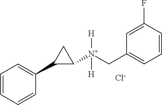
C1=CC=CC(C2C([N+](CC3=CC=CC(F)=C3)([H])[H])C2)=C1.[Cl-]
